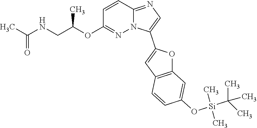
C1=CC2=NC=C(C3=CC4=C(O3)C=C(O[Si](C(C)(C)C)(C)C)C=C4)N2N=C1OC(CNC(C)=O)C
